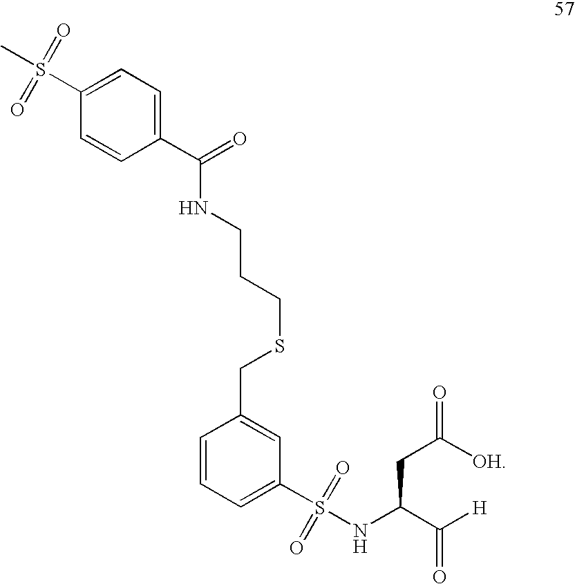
C1(C(=O)NCCCSCC2=CC(S(=O)(=O)NC(C([H])=O)CC(=O)[OH])=CC=C2)=CC=C(S(C)(=O)=O)C=C1
